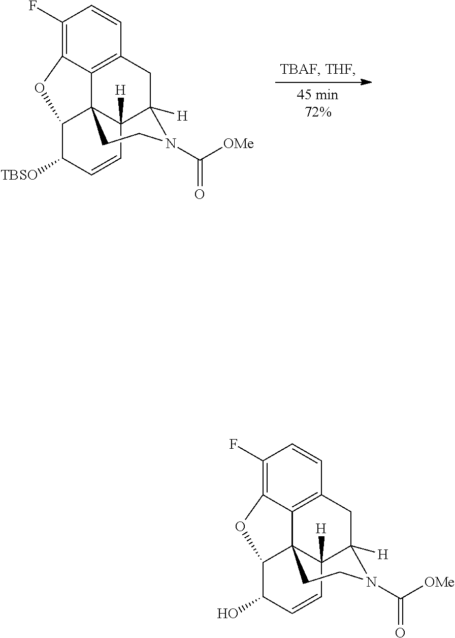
C12([H])C34C5=C(CC1([H])N(C([OMe])=O)CC3)C=CC(F)=C5OC4C([TBSO])C=C2.C12([H])C34C5=C(CC1([H])N(C([OMe])=O)CC3)C=CC(F)=C5OC4C(O)C=C2
